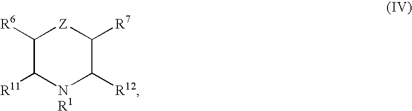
C1([R6])C([R11])[NR1]C([R12])C([R7])[Z]1
